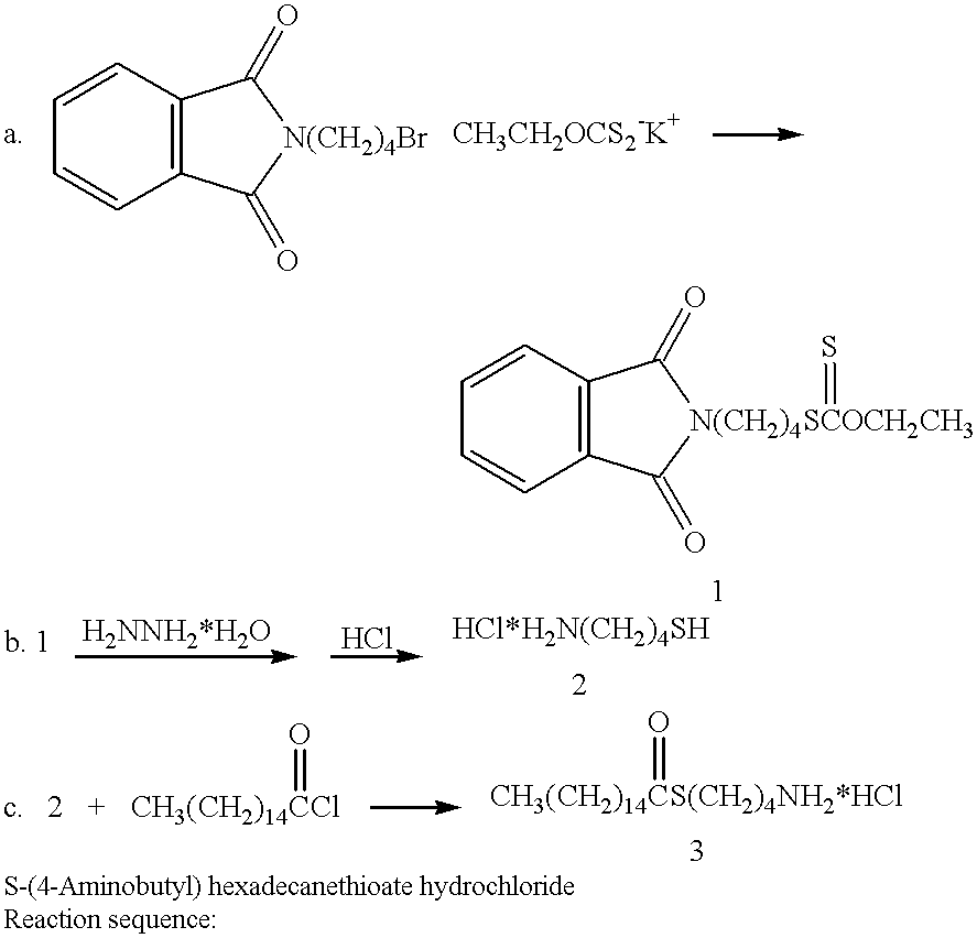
C1=CC=CC2=C1C(=O)[N(CH2)4Br]C2=O.C1=CC=CC2=C1C(=O)[N(CH2)4SCOCH2CH3](=S)C2=O.[CH3(CH2)14CCl]=O.[CH3(CH2)14CS(CH2)4NH2*HCl]=O
